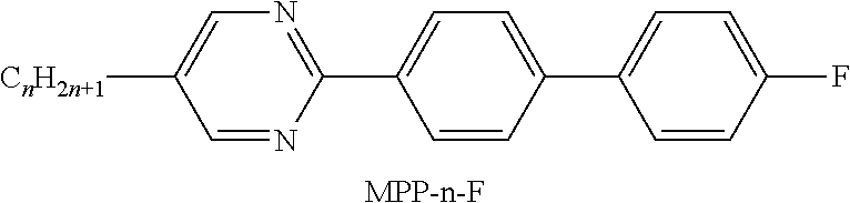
C1=C([CnH2n+1])C=NC(C2=CC=C(C3=CC=C(F)C=C3)C=C2)=N1.[MPP-n-F]
